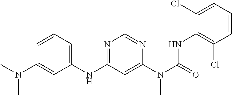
C1(NC2=NC=NC(N(C(NC3=C(Cl)C=CC=C3Cl)=O)C)=C2)=CC=CC(N(C)C)=C1
